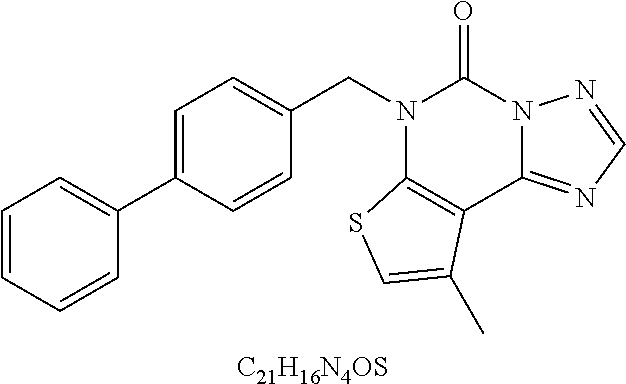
C1=C(C2=CC=CC=C2)C=CC(CN2C3=C(C4=NC=NN4C2=O)C(C)=CS3)=C1.[C21H16N4OS]
